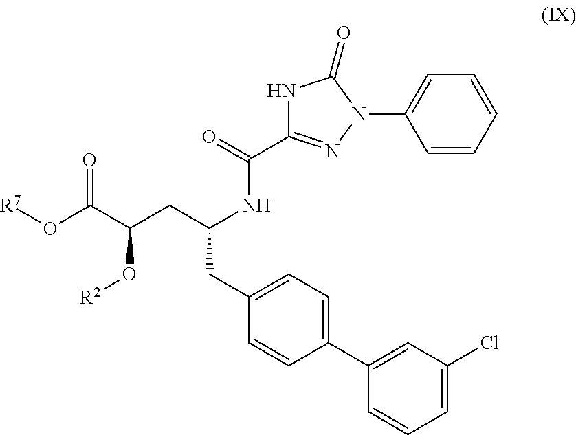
O(C(C(CC(NC(=O)C1=NN(C2=CC=CC=C2)C(=O)N1)CC1=CC=C(C2=CC(Cl)=CC=C2)C=C1)O[R2])=O)[R7]
